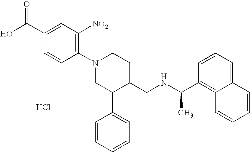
Cl.C1(N2CC(C3=CC=CC=C3)C(CNC(C3=C4C(=CC=C3)C=CC=C4)C)CC2)=C([NO2])C=C(C(O)=O)C=C1
